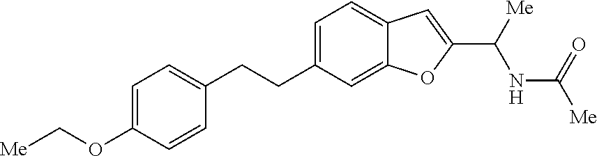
C1=C(OC[Me])C=CC(CCC2=CC=C3C(=C2)OC(C([Me])NC([Me])=O)=C3)=C1
